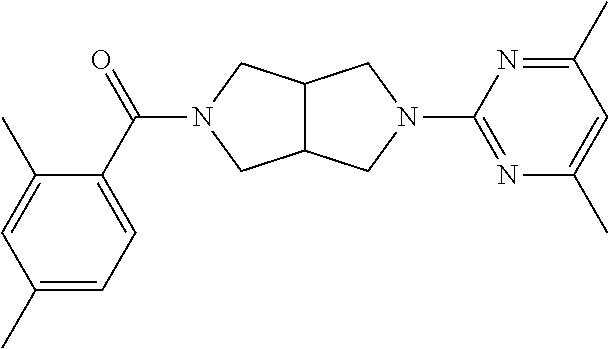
C12C(CN(C(C3=CC=C(C)C=C3C)=O)C1)CN(C1=NC(C)=CC(C)=N1)C2
